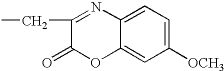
C1(CC)=NC2=CC=C([OCH3])C=C2OC1=O
